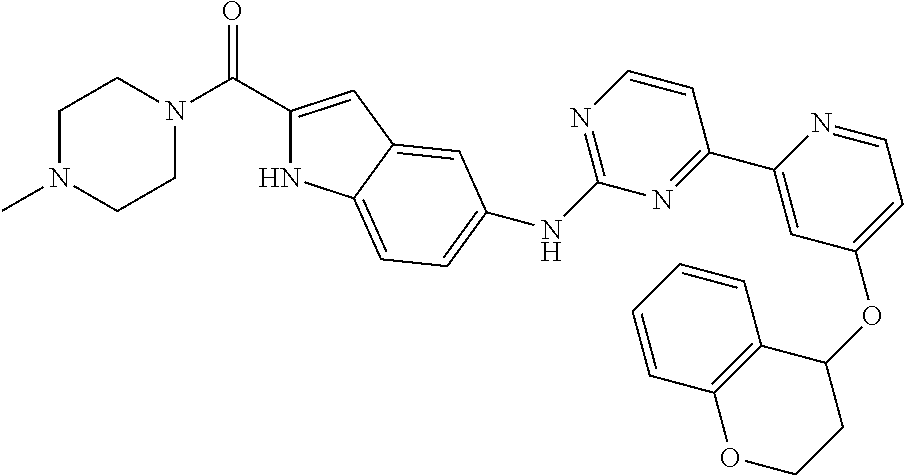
C1=CN=C(NC2=CC=C3NC(C(N4CCN(C)CC4)=O)=CC3=C2)N=C1C1=CC(OC2C3=C(OCC2)C=CC=C3)=CC=N1
